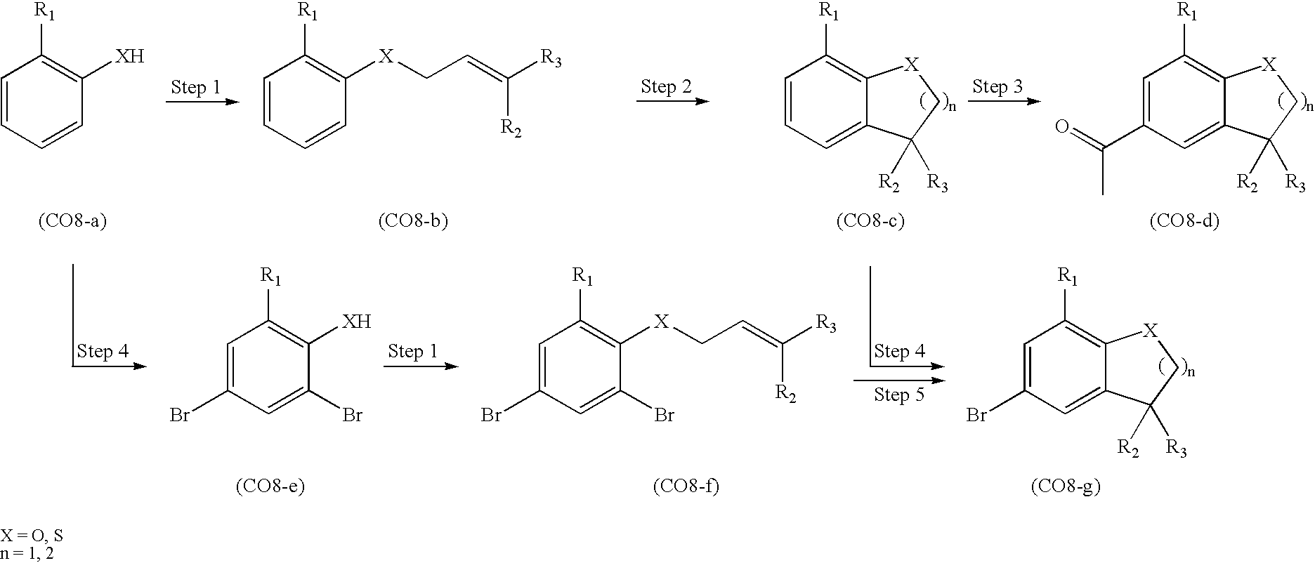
C1=CC=C2C(=C1[R1])[X]CC2([R2])[R3].C1=C(C(=O)C)C=C2C(=C1[R1])[X]CC2([R2])[R3].C1=CC=CC([XH])=C1[R1].C1=CC=CC([X]CC=C([R3])[R2])=C1[R1].C1=C(Br)C=C2C(=C1[R1])[X]CC2([R2])[R3].C1=C(Br)C=C(Br)C([X]CC=C([R3])[R2])=C1[R1].C1=C(Br)C=C(Br)C([XH])=C1[R1]
